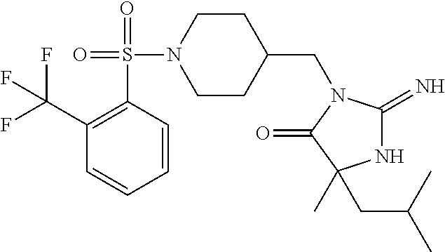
N1C(=N)N(CC2CCN(S(=O)(=O)C3=C(C(F)(F)F)C=CC=C3)CC2)C(=O)C1(CC(C)C)C
